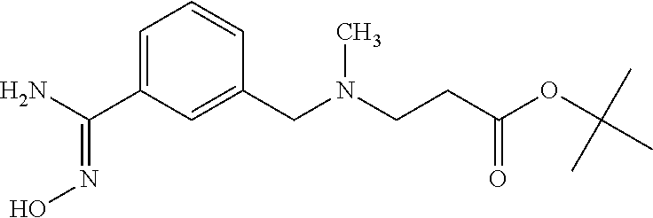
C1=C(C(N)=NO)C=C(CN(CCC(OC(C)(C)C)=O)C)C=C1
